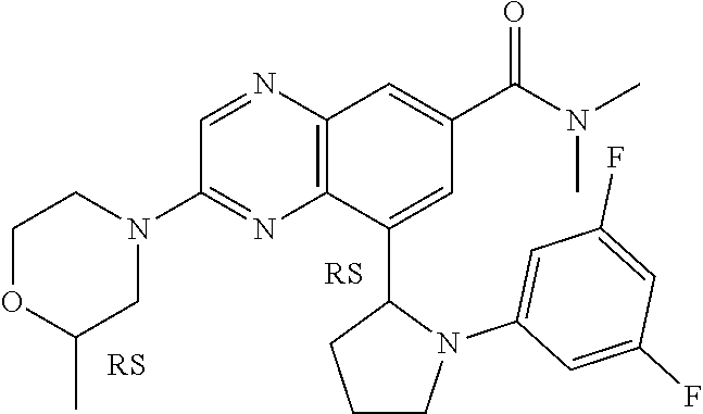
C1=NC2=C(N=C1N1CCOC(C)C1)C(C1CCCN1C1=CC(F)=CC(F)=C1)=CC(C(N(C)C)=O)=C2
